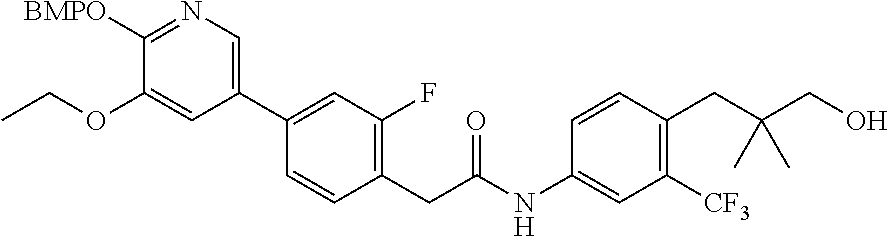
C1(CC(NC2=CC([CF3])=C(CC(CO)(C)C)C=C2)=O)=C(F)C=C(C2=CN=C([BMPO])C(OCC)=C2)C=C1
